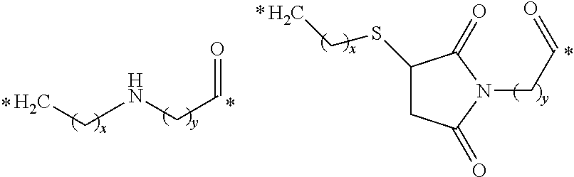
CCNCC=O.C1(SCC)CC(=O)N(CC=O)C1=O
